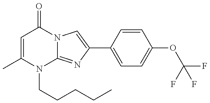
C1=C(C)N(CCCCC)C2=NC(C3=CC=C(OC(F)(F)F)C=C3)=CN2C1=O
